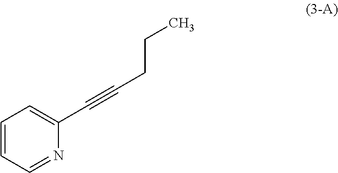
C1=CC=NC(C#CCCC)=C1
